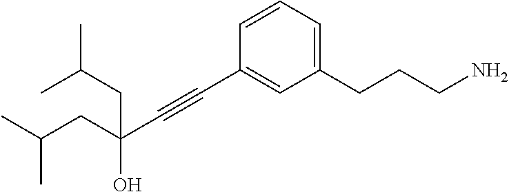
C(#CC1=CC(CCCN)=CC=C1)C(O)(CC(C)C)CC(C)C
